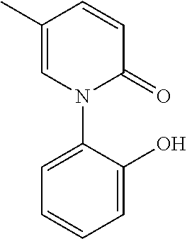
C1=C(C)C=CC(=O)N1C1=CC=CC=C1O
